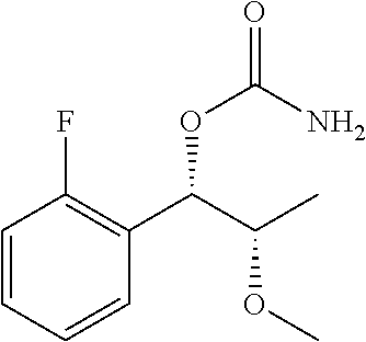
C1=CC=CC(C(C(C)OC)OC(=O)N)=C1F
